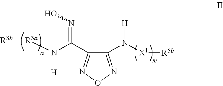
C1(N([X1][R5b])[H])=NON=C1C(N([R3a][R3b])[H])=NO
